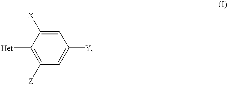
C1([Z])=C([Het])C([X])=CC([Y])=C1
